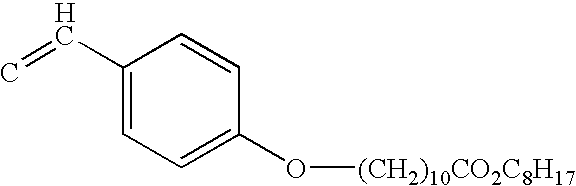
C1=CC(C=C)=CC=C1O[(CH2)10CO2C8H17]
